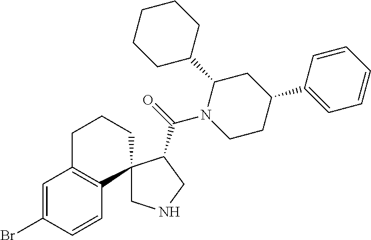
C1CCC(C2CC(C3=CC=CC=C3)CCN2C(=O)C2CNCC23C2=C(C=C(Br)C=C2)CCC3)CC1
